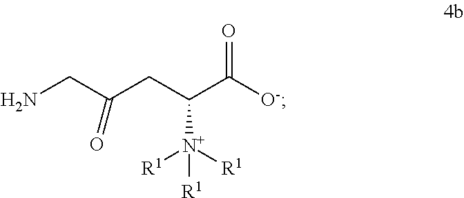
NCC(CC(C([O-])=O)[N+]([R1])([R1])[R1])=O
